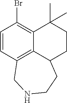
C1=CC2=C3C(=C1Br)C(C)(C)CCC3CCNC2
